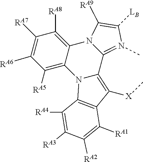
C12=N(C)C([LB])=C([RA9])N1C1=C([RA8])C([RA7])=C([RA6])C([RA5])=C1N1C2=C([X]C)C2=C1C([RA4])=C([RA3])C([RA2])=C2[RA1]
